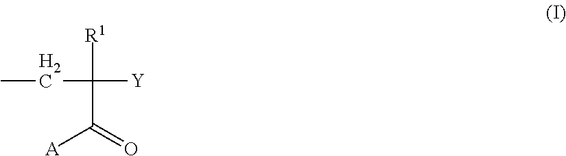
[R1]C([Y])(CC)C(=O)[A]
